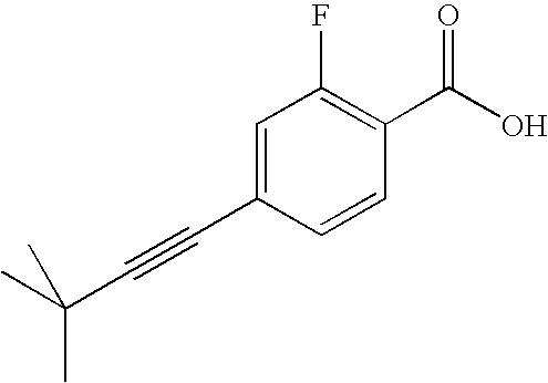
C1=C(C#CC(C)(C)C)C=CC(C(O)=O)=C1F
